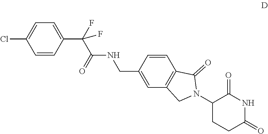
ClC1=CC=C(C(C(=O)NCC2=CC3=C(C=C2)C(=O)N(C2CCC(=O)NC2=O)C3)(F)F)C=C1
